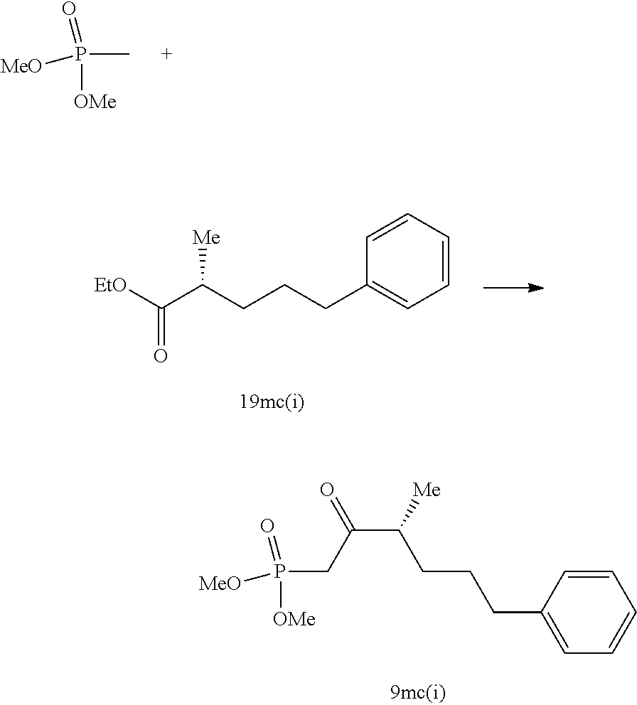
[MeO]P(C)(=O)[OMe].[EtO]C(C(CCCC1=CC=CC=C1)[Me])=O.[MeO]P(CC(=O)C(CCCC1=CC=CC=C1)[Me])(=O)[OMe]
